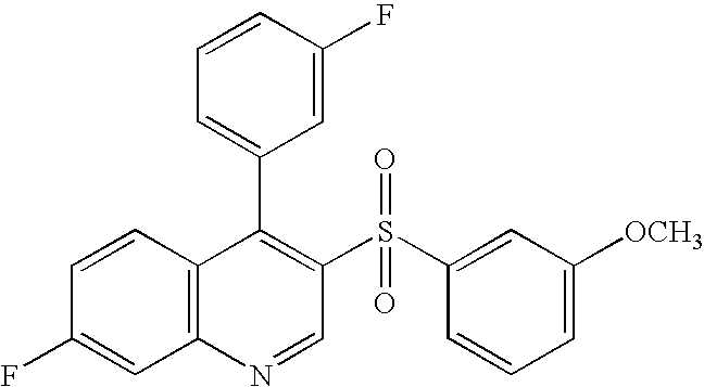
C12=C(C=CC(F)=C1)C(C1=CC=CC(F)=C1)=C(S(C1=CC([OCH3])=CC=C1)(=O)=O)C=N2
